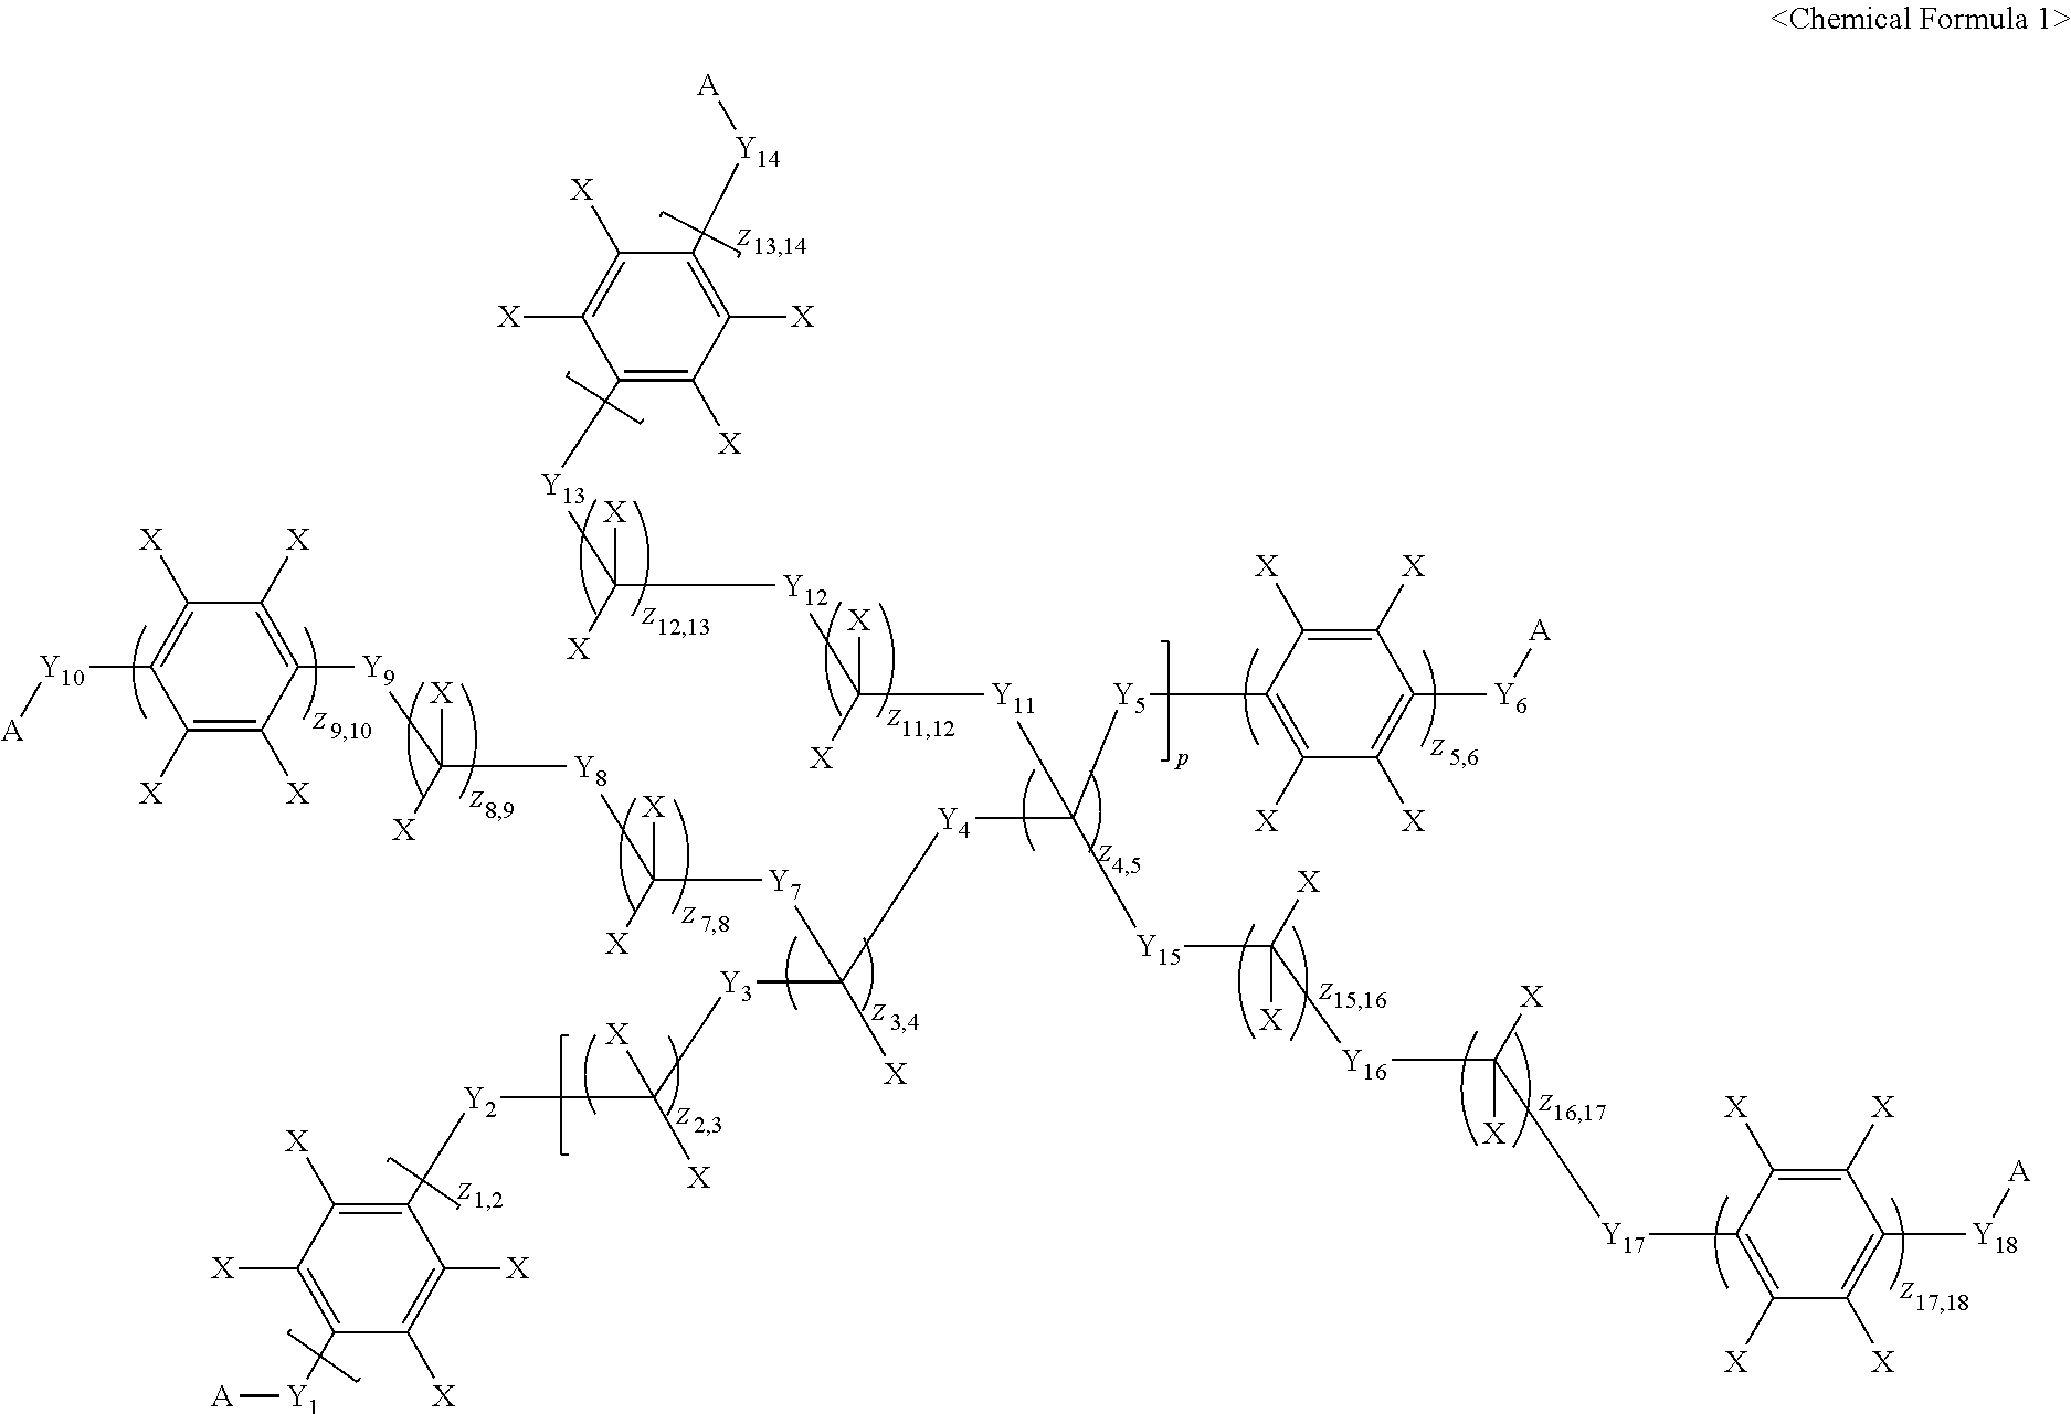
C1([X])=C([Y14][A])C([X])=C([X])C([Y13]C([X])([Y12]C([Y11]C([Y15]C([Y16]C([Y17]C2=C([X])C([X])=C([Y18][A])C([X])=C2[X])([X])[X])([X])[X])([Y5]C2=C([X])C([X])=C([Y6][A])C([X])=C2[X])[Y4]C([Y3]C([Y2]C2=C([X])C([X])=C([Y1][A])C([X])=C2[X])([X])[X])([X])[Y7]C([X])([Y8]C([Y9]C2=C([X])C([X])=C([Y10][A])C([X])=C2[X])([X])[X])[X])([X])[X])[X])=C1[X]
